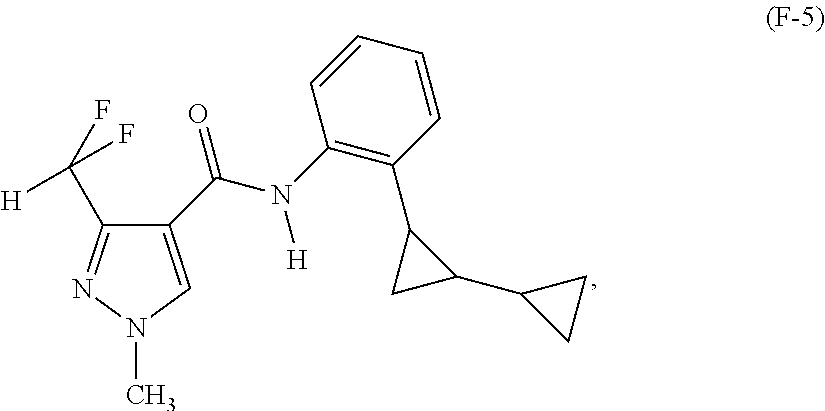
C1(C(N(C2=C(C3CC3C3CC3)C=CC=C2)[H])=O)=CN(C)N=C1C([H])(F)F
